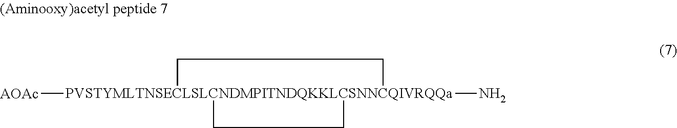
[PVSTYMLTNSECLSLCNDMPITNDQKKLCSNNCQIVRQQa]12(N)([AOAc])(CC1)CC2
